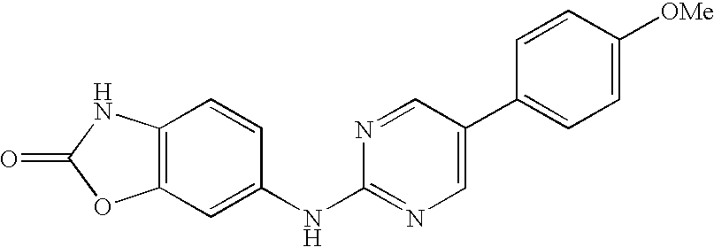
C12=C(C=C(NC3=NC=C(C4=CC=C([OMe])C=C4)C=N3)C=C1)OC(=O)N2
